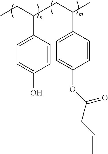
C1=CC(C(CC)CC(C2=CC=C(OC(CC=C)=O)C=C2)C)=CC=C1O
